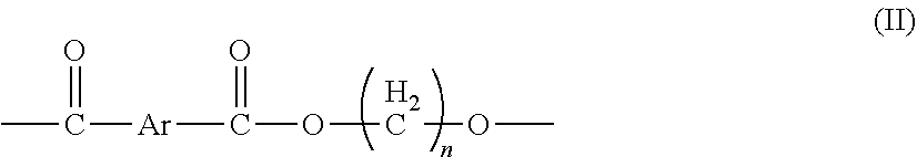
CC(=O)[Ar]C(=O)OCOC
